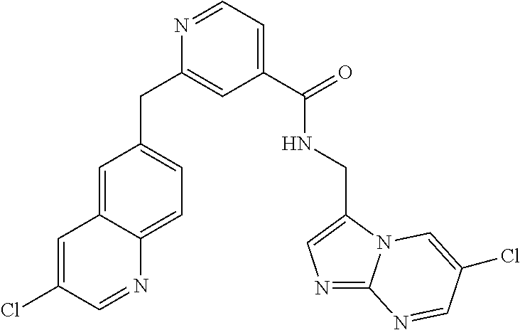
C1=NC(CC2=CC=C3C(=C2)C=C(Cl)C=N3)=CC(C(NCC2=CN=C3N2C=C(Cl)C=N3)=O)=C1
